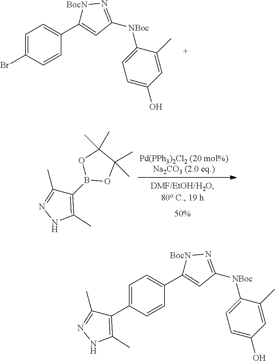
C1(Br)=CC=C(C2=CC([NBoc]C3=CC=C(O)C=C3C)=N[BocN]2)C=C1.C1(B2OC(C)(C)C(C)(C)O2)=C(C)NN=C1C.C1(C2=C(C)NN=C2C)=CC=C(C2=CC([NBoc]C3=CC=C(O)C=C3C)=N[BocN]2)C=C1
